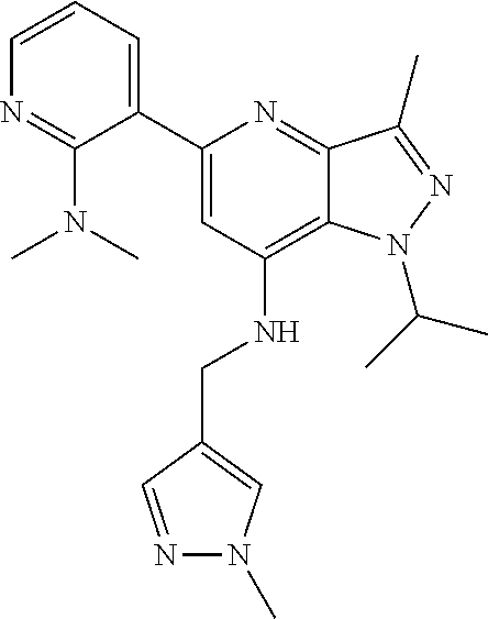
C12=C(NCC3=CN(C)N=C3)C=C(C3=CC=CN=C3N(C)C)N=C1C(C)=NN2C(C)C
